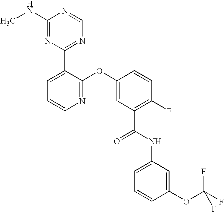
N1=C(OC2=CC(C(NC3=CC=CC(OC(F)(F)F)=C3)=O)=C(F)C=C2)C(C2=NC=NC(NC)=N2)=CC=C1
